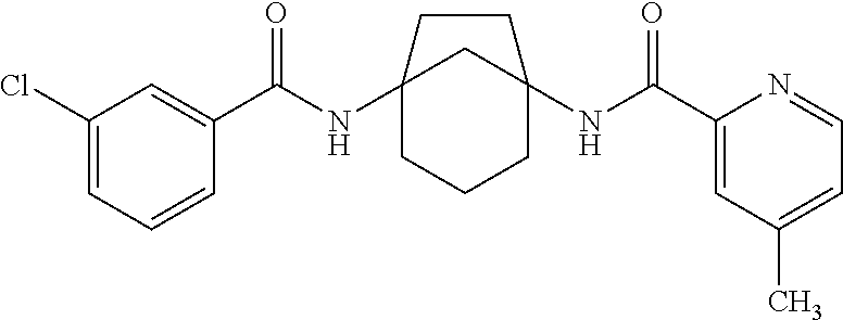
C12(NC(C3=CC(Cl)=CC=C3)=O)CCCC(NC(C3=CC(C)=CC=N3)=O)(C1)CC2
